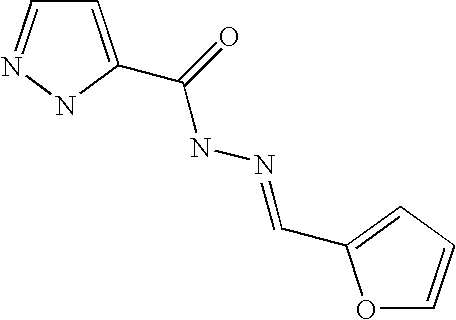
C1=C(C(=O)NN=CC2=CC=CO2)NN=C1
